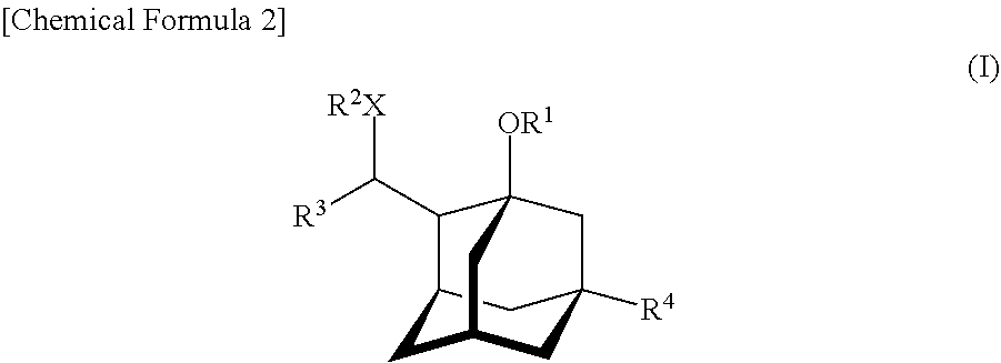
C12CC3CC([R4])(C1)CC([OR1])(C2C([R3])[R2X])C3
